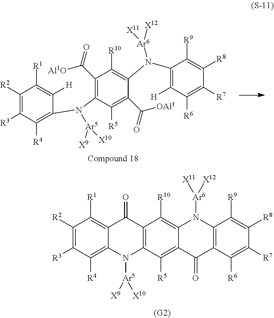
C12=C([R5])C3=C(C([R10])=C1N([Ar6]([X11])[X12])C1=C(C2=O)C([R6])=C([R7])C([R8])=C1[R9])C(=O)C1=C([R1])C([R2])=C([R3])C([R4])=C1N3[Ar5]([X9])[X10].C1(C(=O)[OAl1])=C([R5])C(N(C2=C([R4])C([R3])=C([R2])C([R1])=C2[H])[Ar5]([X9])[X10])=C(C(=O)[Al1O])C([R10])=C1N(C1=C([H])C([R6])=C([R7])C([R8])=C1[R9])[Ar6]([X11])[X12]
